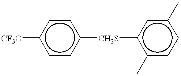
[CF3O]c1ccc([CH2S]c2c(C)ccc(C)c2)cc1
